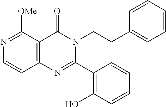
N1=C([OMe])C2=C(C=C1)N=C(C1=C(O)C=CC=C1)N(CCC1=CC=CC=C1)C2=O
